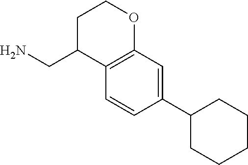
C(C1C2=C(OCC1)C=C(C1CCCCC1)C=C2)N
